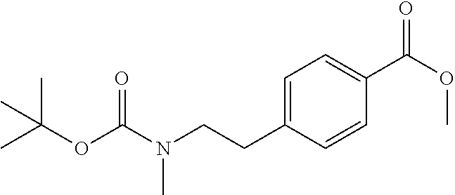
C1=C(CCN(C(OC(C)(C)C)=O)C)C=CC(C(OC)=O)=C1
